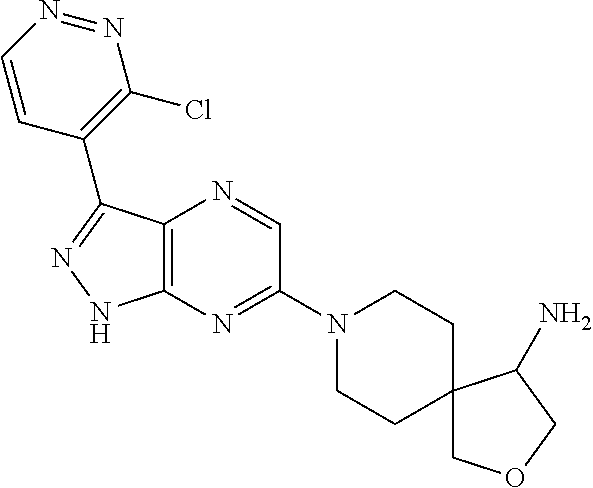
C12=C(N=C(N3CCC4(CC3)COCC4N)C=N1)NN=C2C1=C(Cl)N=NC=C1
